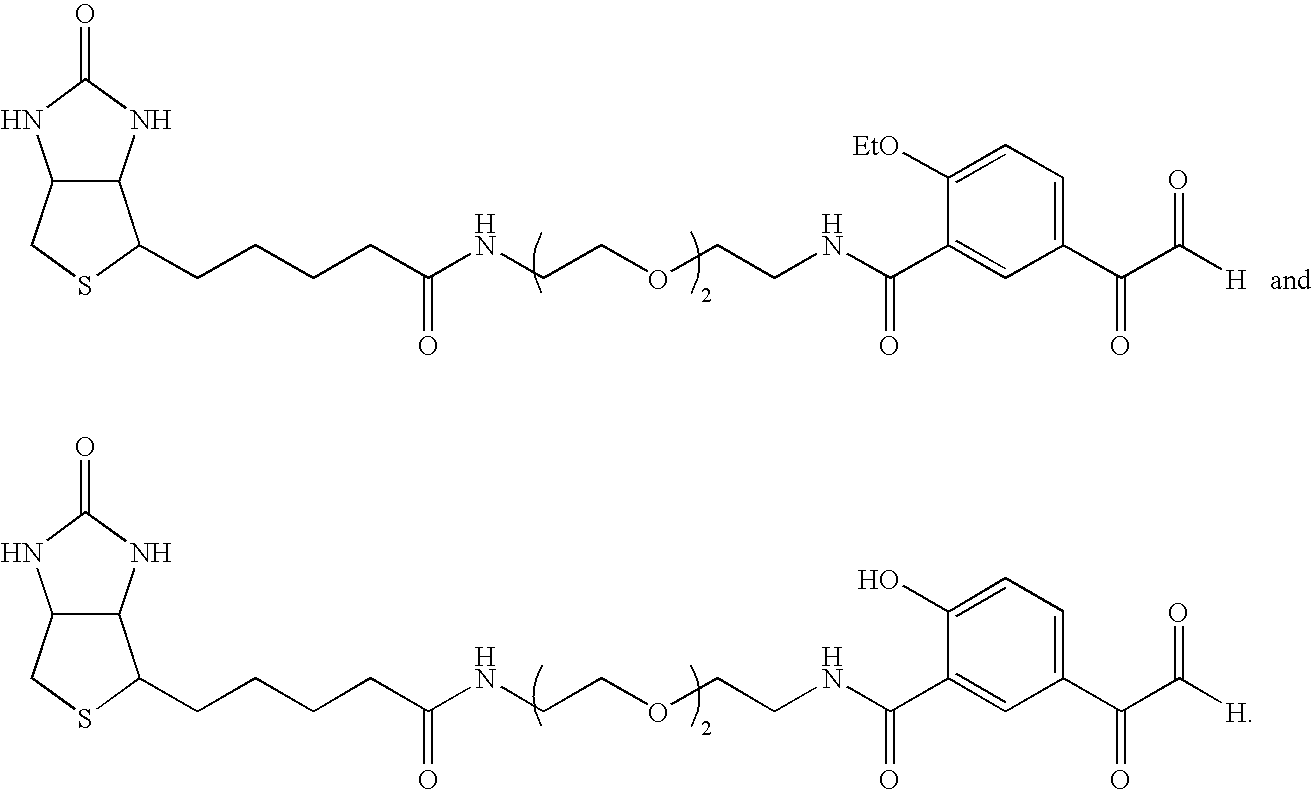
C12C(NC(=O)N1)C(CCCCC(NCCOCCNC(C1=CC(C(C([H])=O)=O)=CC=C1[EtO])=O)=O)SC2.C12C(NC(=O)N1)C(CCCCC(NCCOCCNC(C1=CC(C(C([H])=O)=O)=CC=C1O)=O)=O)SC2
